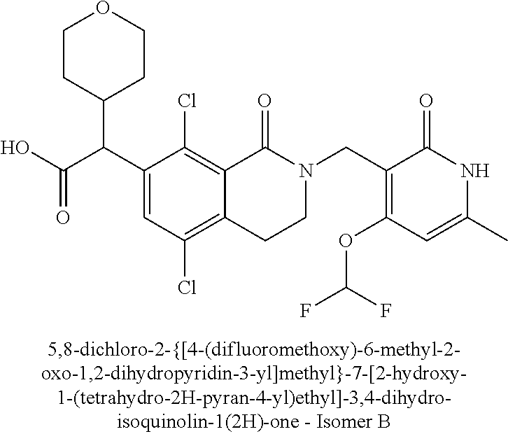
C1(C(C(O)=O)C2CCOCC2)=CC(Cl)=C2C(=C1Cl)C(=O)N(CC1=C(OC(F)F)C=C(C)NC1=O)CC2
